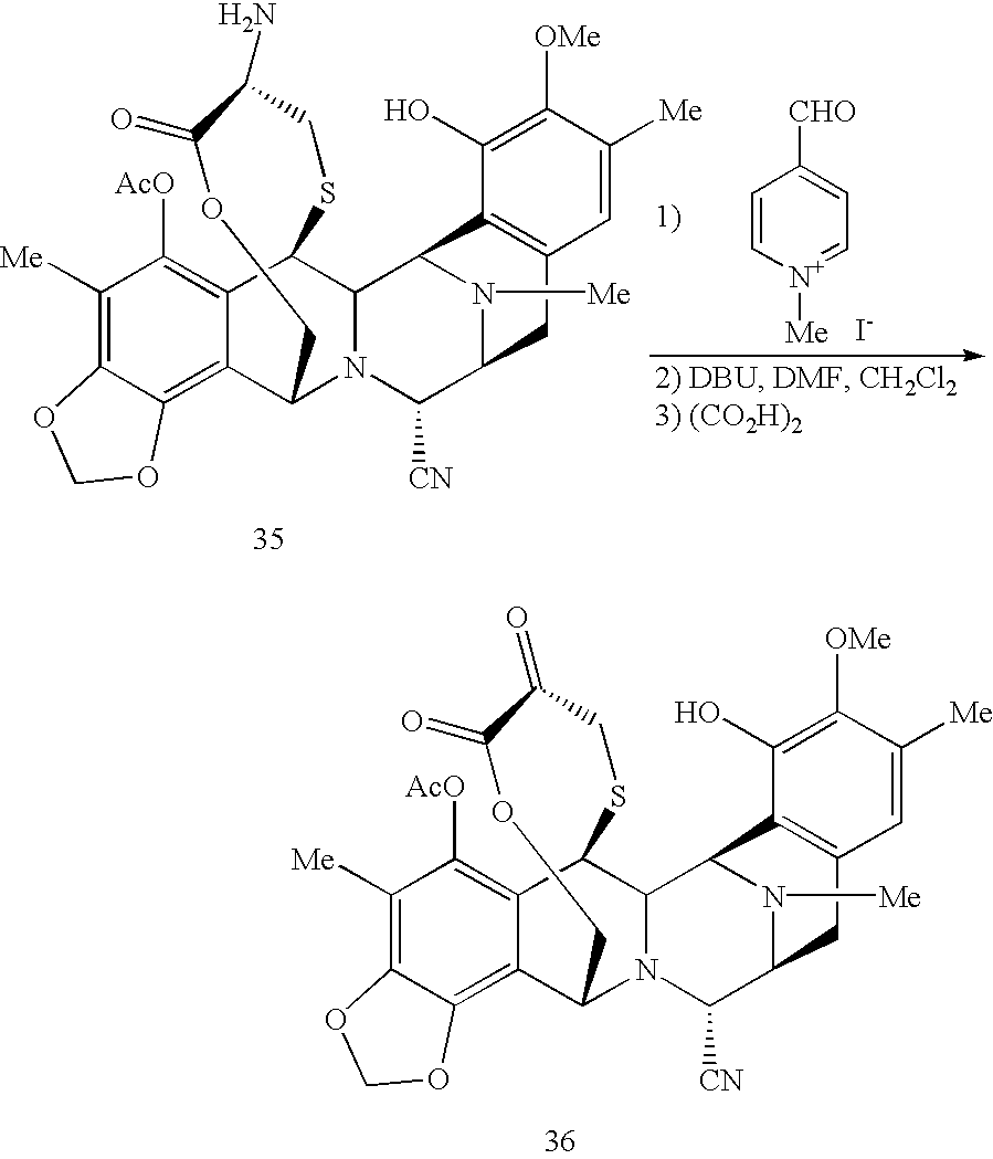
C1([Me])=C2C(=C3C(=C1[AcO])C1C4N(C3COC(=O)C(=O)CS1)C([CN])C1N([Me])C4C3=C(C1)C=C([Me])C([OMe])=C3O)OCO2.C1([Me])=C2C(=C3C(=C1[AcO])C1C4N(C3COC(=O)C(N)CS1)C([CN])C1N([Me])C4C3=C(C1)C=C([Me])C([OMe])=C3O)OCO2.C1=C[N+]([Me])=CC=C1[CHO].[I-]
